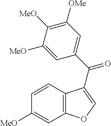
C12=C(C=C([MeO])C=C1)OC=C2C(C1=CC([OMe])=C([MeO])C([MeO])=C1)=O
